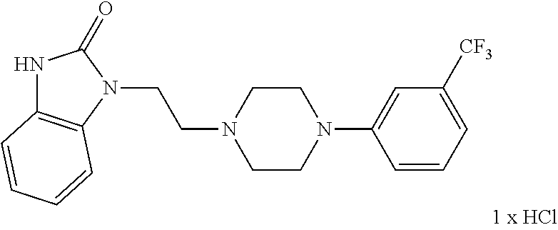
C1N(C2=CC([CF3])=CC=C2)CCN(CCN2C3=C(NC2=O)C=CC=C3)C1
